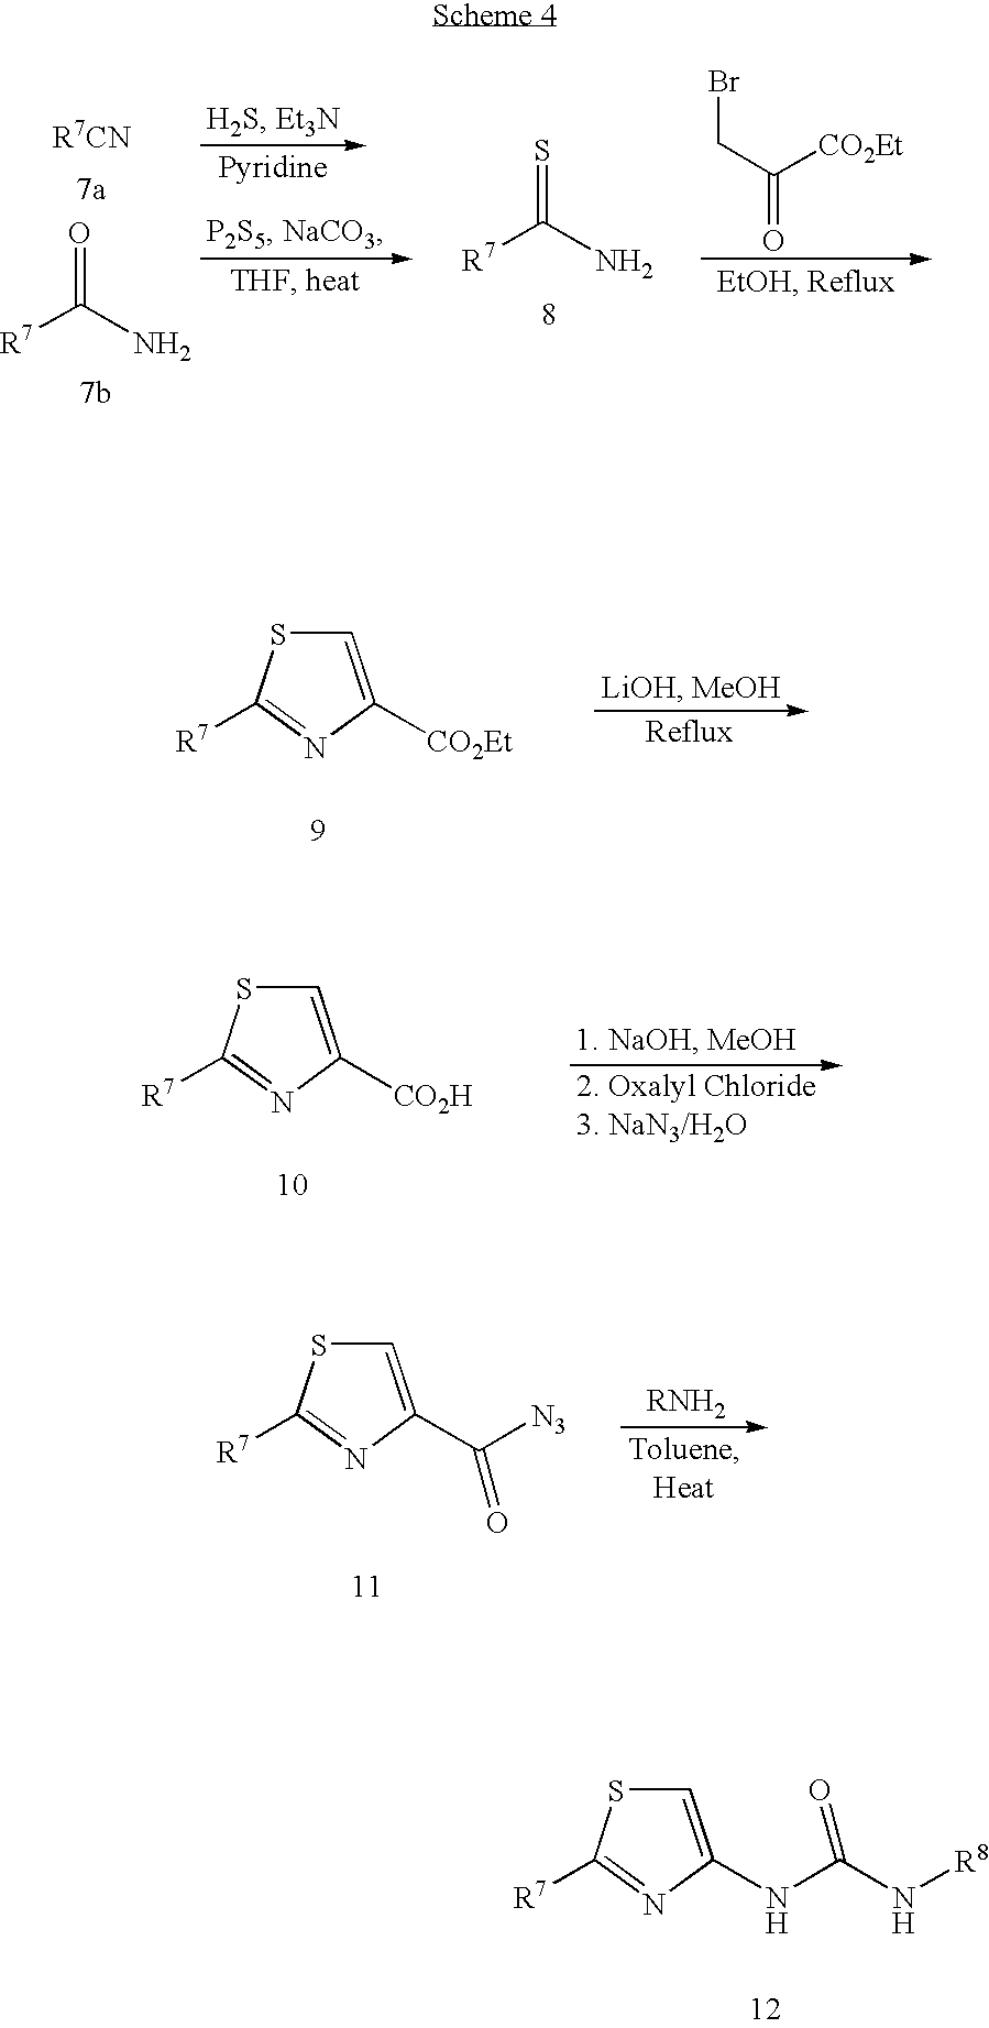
[R7]C(N)=O.[R7]C(N)=S.BrCC([CO2Et])=O.C1=C([CO2Et])N=C([R7])S1.C1=C([CO2H])N=C([R7])S1.C1=C(C([N3])=O)N=C([R7])S1.C1=C(NC(N[R8])=O)N=C([R7])S1
